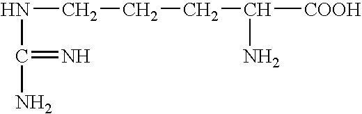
N(CCCC([COOH])N)C(=N)N
